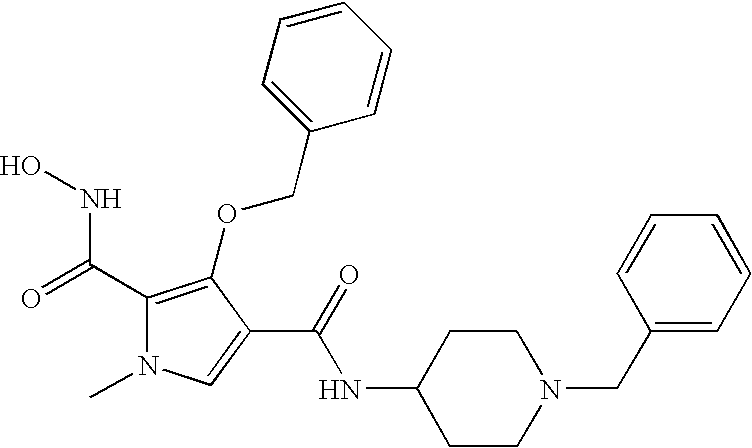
C1(C(NO)=O)=C(OCC2=CC=CC=C2)C(C(NC2CCN(CC3=CC=CC=C3)CC2)=O)=CN1C
